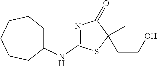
C1(NC2=NC(=O)C(C)(CCO)S2)CCCCCC1
